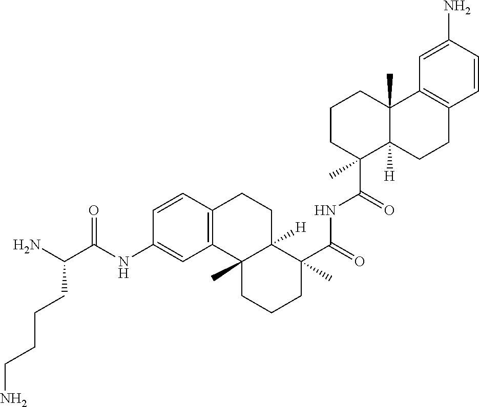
C1=CC2=C(C=C1NC(C(N)CCCCN)=O)C1(C)C([H])(CC2)C(C(=O)NC(C2(C)C3([H])C(C)(CCC2)C2=C(CC3)C=CC(N)=C2)=O)(C)CCC1
